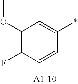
C1(OC)=C(F)C=CC(*)=C1
